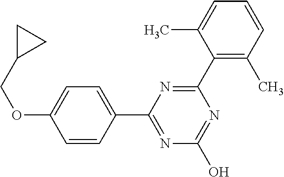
N1=C(O)N=C(C2=CC=C(OCC3CC3)C=C2)N=C1C1=C(C)C=CC=C1C
